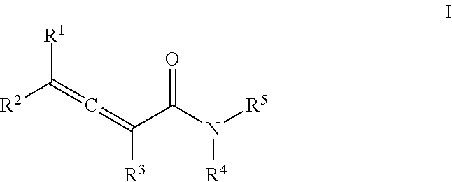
[R1]C(=C=C([R3])C(N([R5])[R4])=O)[R2]
